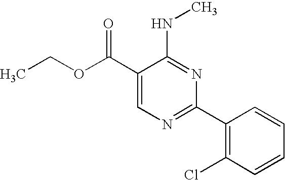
C1(C(OCC)=O)=CN=C(C2=C(Cl)C=CC=C2)N=C1NC
